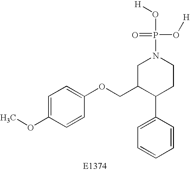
C1=C(OC)C=CC(OCC2C(C3=CC=CC=C3)CCN(P(=O)(O[H])O[H])C2)=C1
